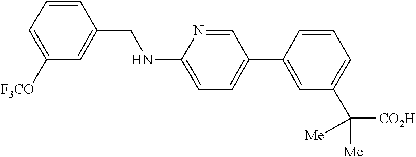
C1=CC(CNC2=CC=C(C3=CC(C([CO2H])([Me])[Me])=CC=C3)C=N2)=CC([F3CO])=C1
